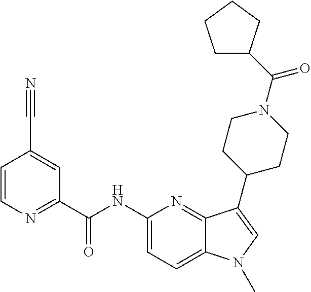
C12=NC(NC(C3=NC=CC(C#N)=C3)=O)=CC=C1N(C)C=C2C1CCN(C(=O)C2CCCC2)CC1
